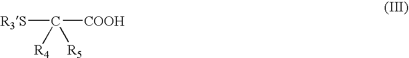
[R3S]C([COOH])([R4])[R5]
